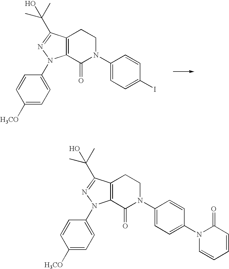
C12=C(CCN(C3=CC=C(I)C=C3)C1=O)C(C(O)(C)C)=NN2C1=CC=C([H3CO])C=C1.C12=C(CCN(C3=CC=C(N4C=CC=CC4=O)C=C3)C1=O)C(C(O)(C)C)=NN2C1=CC=C([H3CO])C=C1
